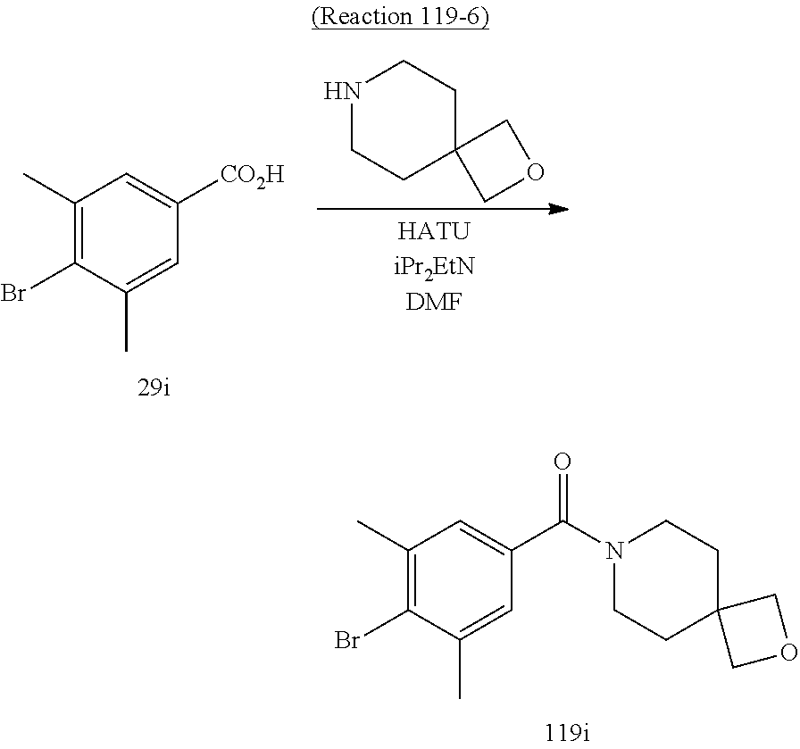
C1(C)=C(Br)C(C)=CC(C(N2CCC3(CC2)COC3)=O)=C1.C1(C)=C(Br)C(C)=CC([CO2H])=C1.N1CCC2(CC1)COC2
